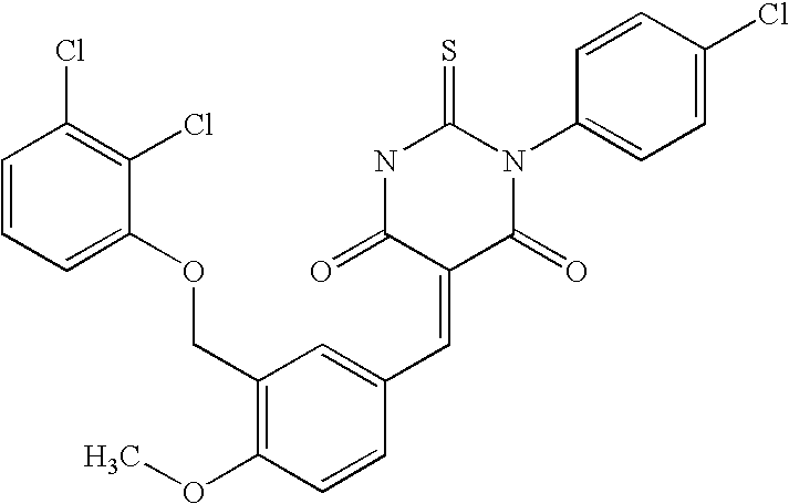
C1=CC=C(OCC2=C(OC)C=CC(C=C3C(=O)N(C4=CC=C(Cl)C=C4)C(=S)NC3=O)=C2)C(Cl)=C1Cl
